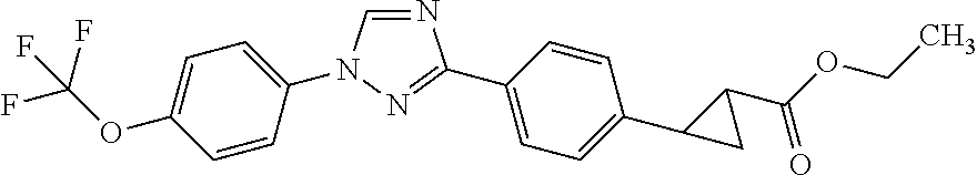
N1=CN(C2=CC=C(OC(F)(F)F)C=C2)N=C1C1=CC=C(C2C(C(OCC)=O)C2)C=C1
